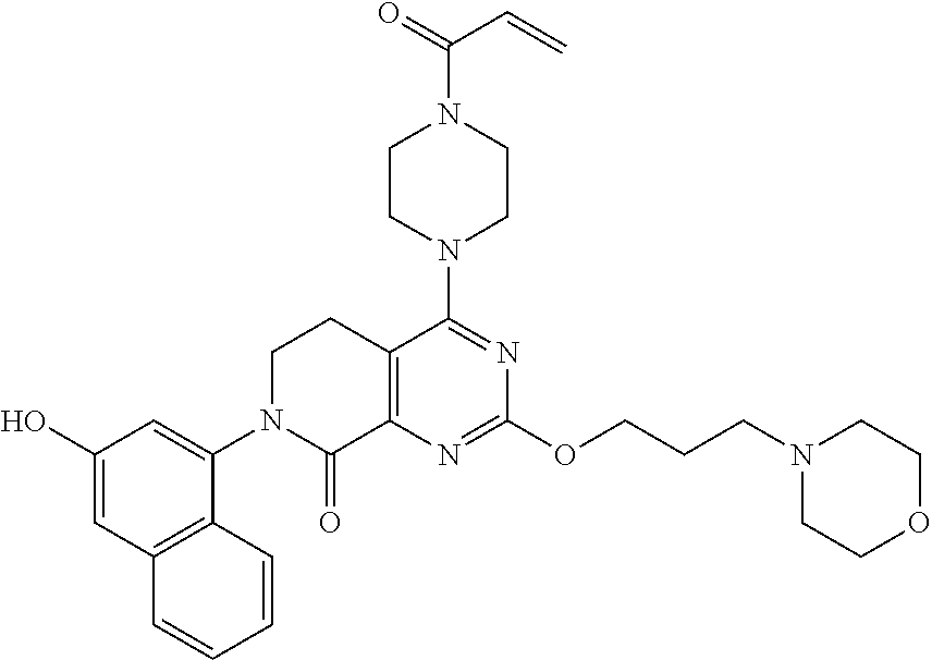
C1(O)=CC2=C(C(N3CCC4=C(N=C(OCCCN5CCOCC5)N=C4N4CCN(C(=O)C=C)CC4)C3=O)=C1)C=CC=C2
